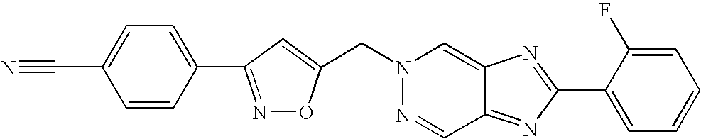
N1=C(C2=CC=C(C#N)C=C2)C=C(CN2N=CC3=NC(C4=CC=CC=C4F)=NC3=C2)O1
